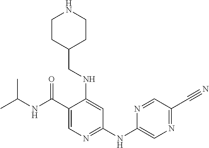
C1(C(NC(C)C)=O)=CN=C(NC2=CN=C(C#N)C=N2)C=C1NCC1CCNCC1
